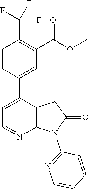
C1=CC(C2=CC=NC3=C2CC(=O)N3C2=NC=CC=C2)=CC(C(OC)=O)=C1C(F)(F)F
